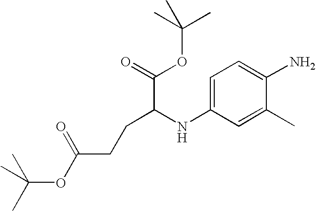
C1=C(NC(C(=O)OC(C)(C)C)CCC(OC(C)(C)C)=O)C=C(C)C(N)=C1
